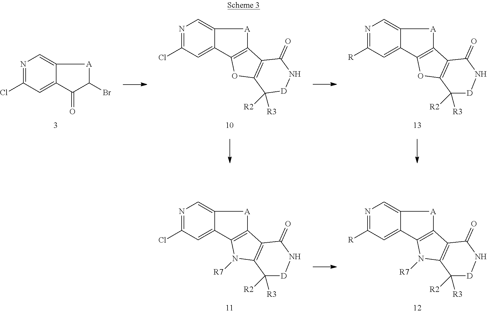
N1=C(Cl)C=C2C(=C1)[A]C(Br)C2=O.N1=C([R])C=C2C(=C1)[A]C1=C2OC2=C1C(=O)N[D]C2([R3])[R2].N1=C(Cl)C=C2C(=C1)[A]C1=C2OC2=C1C(=O)N[D]C2([R3])[R2].N1=C([R])C=C2C(=C1)[A]C1=C2N([R7])C2=C1C(=O)N[D]C2([R3])[R2].N1=C(Cl)C=C2C(=C1)[A]C1=C2N([R7])C2=C1C(=O)N[D]C2([R3])[R2]
